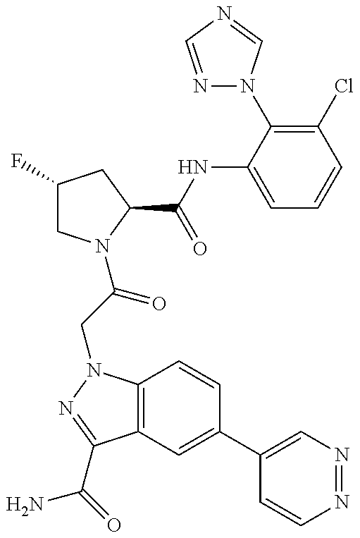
C1(F)CN(C(CN2C3=C(C(C(=O)N)=N2)C=C(C2=CN=NC=C2)C=C3)=O)C(C(NC2=CC=CC(Cl)=C2N2N=CN=C2)=O)C1
